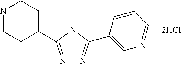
N1=C(C2CCNCC2)NC(C2=CN=CC=C2)=N1.[2HCl]
